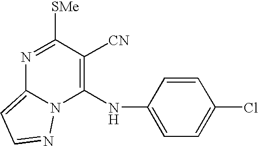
N1=C([SMe])C([CN])=C(NC2=CC=C(Cl)C=C2)N2C1=CC=N2
